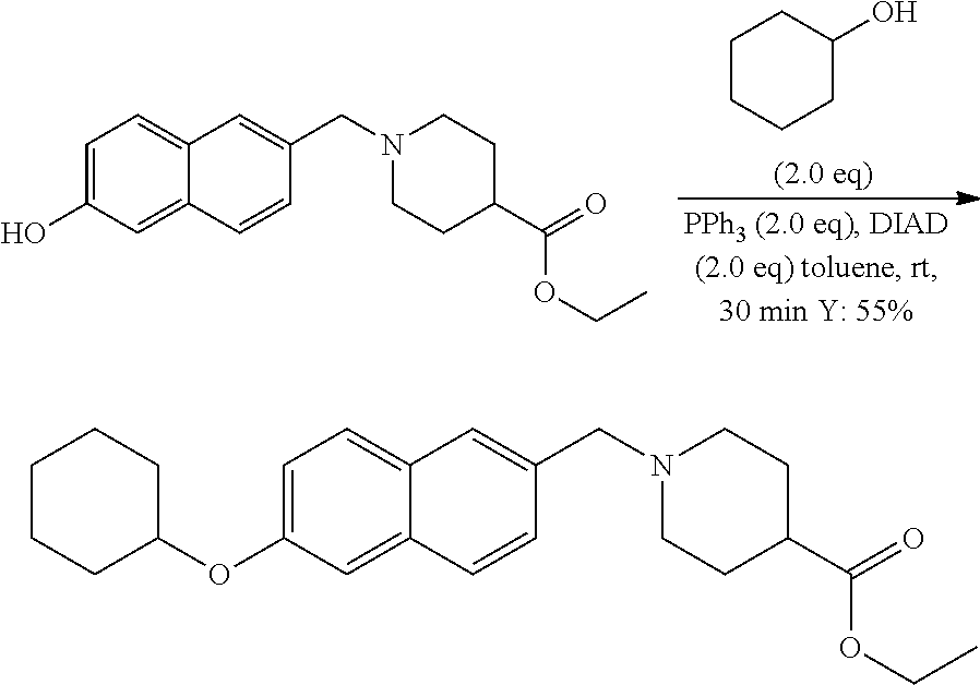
C1=C(O)C=C2C(=C1)C=C(CN1CCC(C(=O)OCC)CC1)C=C2.C1CCCC(O)C1.C1=C(OC2CCCCC2)C=C2C(=C1)C=C(CN1CCC(C(=O)OCC)CC1)C=C2
